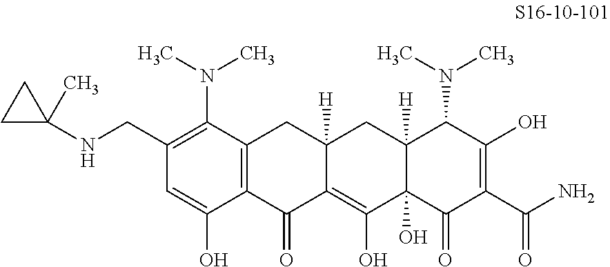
C1(CNC2(C)CC2)=C(N(C)C)C2=C(C(O)=C1)C(=O)C1=C(O)C3(O)C([H])(CC1([H])C2)C(N(C)C)C(O)=C(C(N)=O)C3=O
